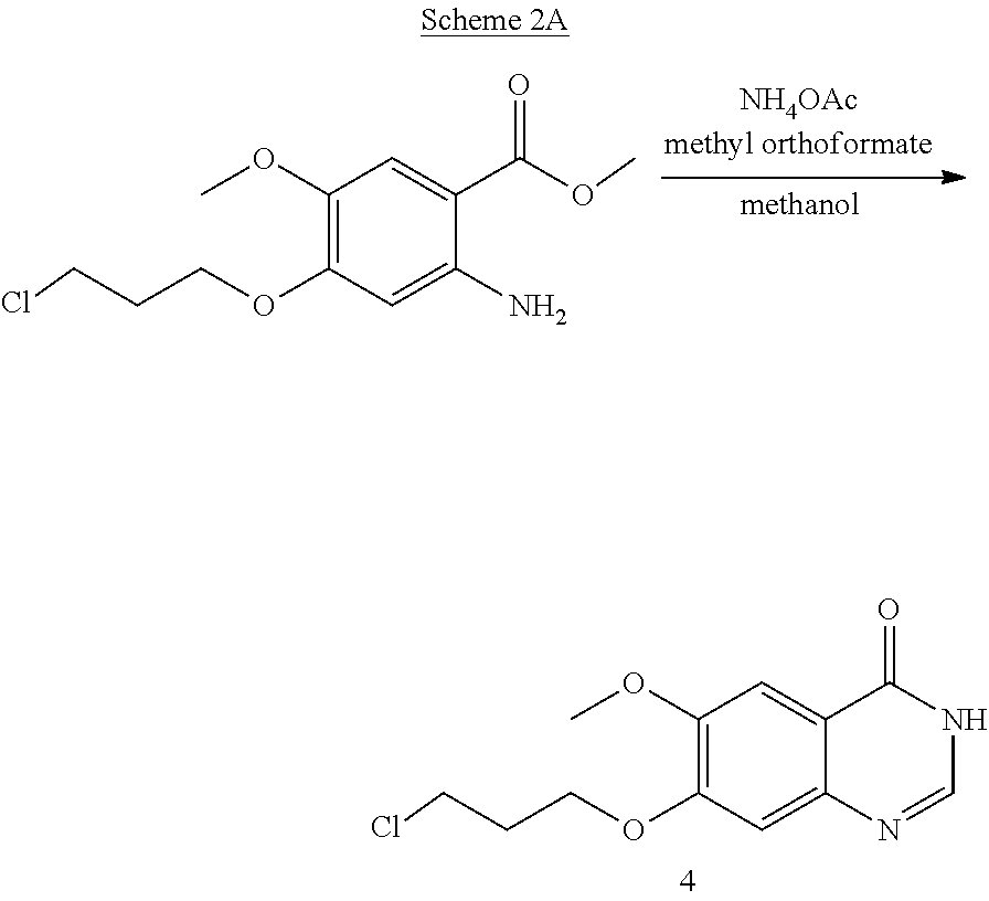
C1(OC)=C(OCCCCl)C=C2C(=C1)C(=O)NC=N2.C1(OC)=C(OCCCCl)C=C(N)C(C(OC)=O)=C1
